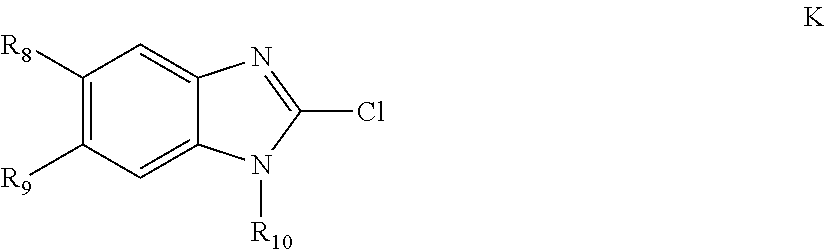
C1([R8])=C([R9])C=C2C(=C1)N=C(Cl)N2[R10]
